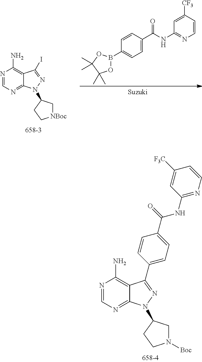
N1=CN=C2C(=C1N)C(C1=CC=C(C(=O)NC3=NC=CC([F3C])=C3)C=C1)=NN2C1CN([Boc])CC1.C1=C(C(NC2=NC=CC([CF3])=C2)=O)C=CC(B2OC(C)(C)C(C)(C)O2)=C1.N1=CN=C2C(=C1N)C(I)=NN2C1C[NBoc]CC1
